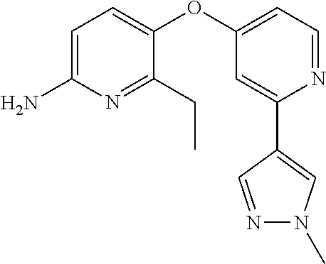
C1=C(N)N=C(CC)C(OC2=CC=NC(C3=CN(C)N=C3)=C2)=C1
